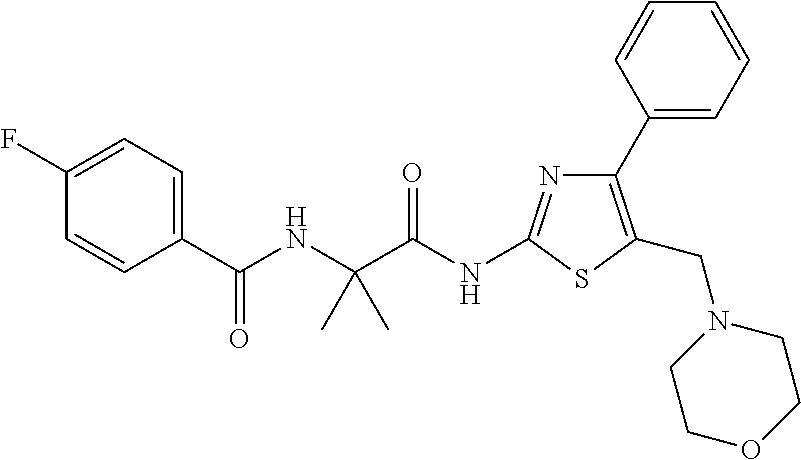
C1(C2=CC=CC=C2)=C(CN2CCOCC2)SC(NC(C(NC(C2=CC=C(F)C=C2)=O)(C)C)=O)=N1
